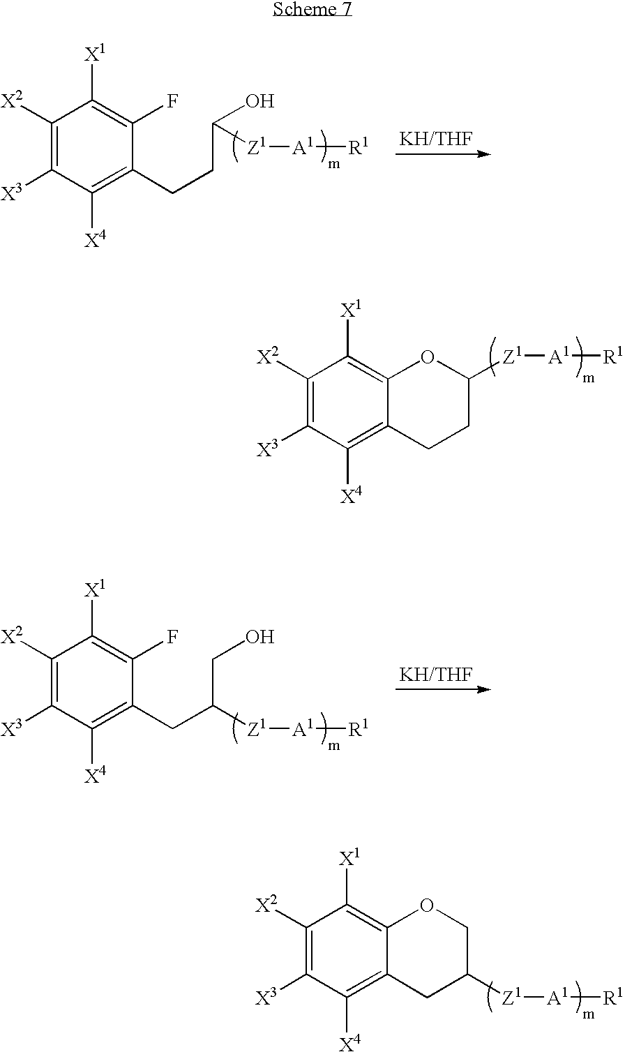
C1([X2])=C([X3])C([X4])=C2C(=C1[X1])OCC([Z1][A1][R1])C2.C1([X2])=C([X3])C([X4])=C(CCC(O)[Z1][A1][R1])C(F)=C1[X1].C1([X2])=C([X3])C([X4])=C2C(=C1[X1])OC([Z1][A1][R1])CC2.C1([X2])=C([X3])C([X4])=C(CC([Z1][A1][R1])CO)C(F)=C1[X1]
